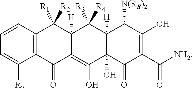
C1=CC2=C(C([R7])=C1)C(=O)C1=C(O)C3(O)C([H])(C([R3])([R4])C1([H])C2([R1])[R2])C([N(RE)2])C(O)=C(C([NH2])=O)C3=O
